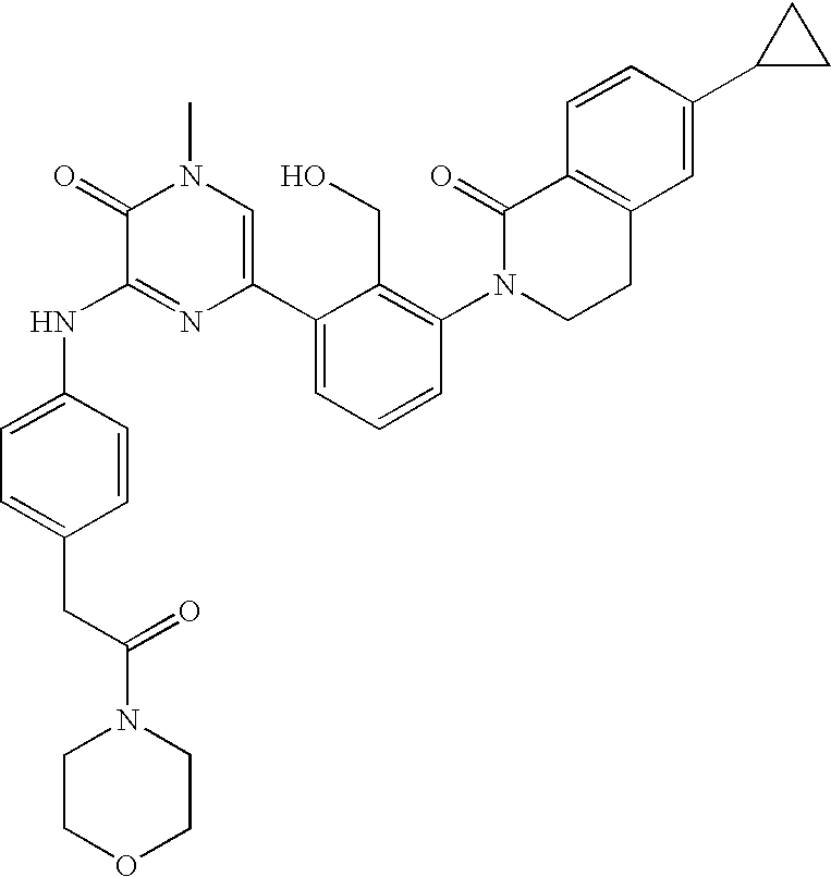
N(C1=NC(C2=CC=CC(N3CCC4=C(C3=O)C=CC(C3CC3)=C4)=C2CO)=CN(C)C1=O)C1=CC=C(CC(N2CCOCC2)=O)C=C1
